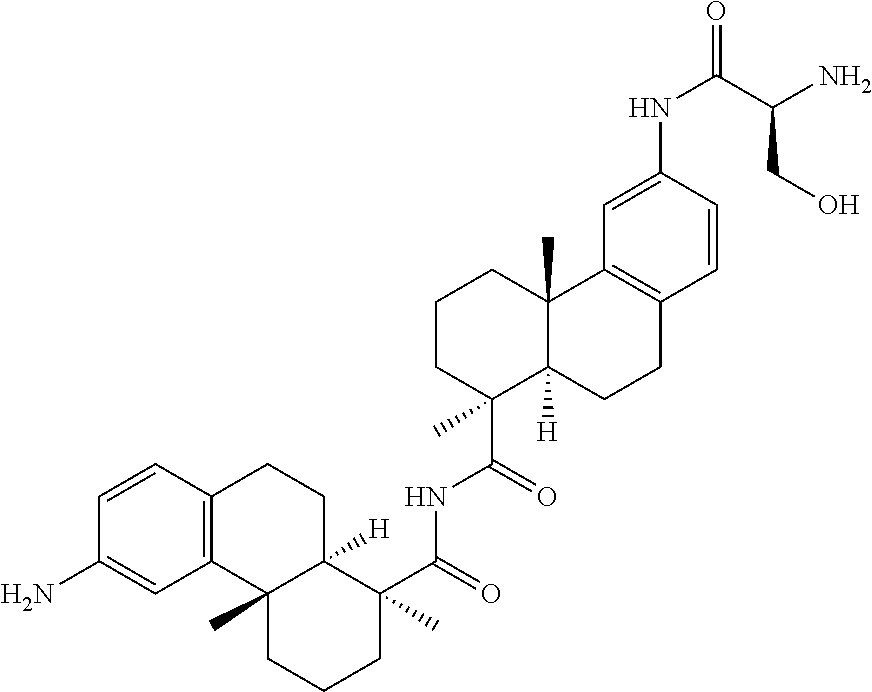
C1=CC2=C(C=C1N)C1(C)C([H])(CC2)C(C(=O)NC(C2(C)C3([H])C(C)(CCC2)C2=C(CC3)C=CC(NC(C(CO)N)=O)=C2)=O)(C)CCC1
